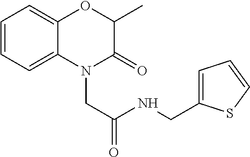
C1=CC=C2C(=C1)OC(C)C(=O)N2CC(=O)NCC1=CC=CS1
